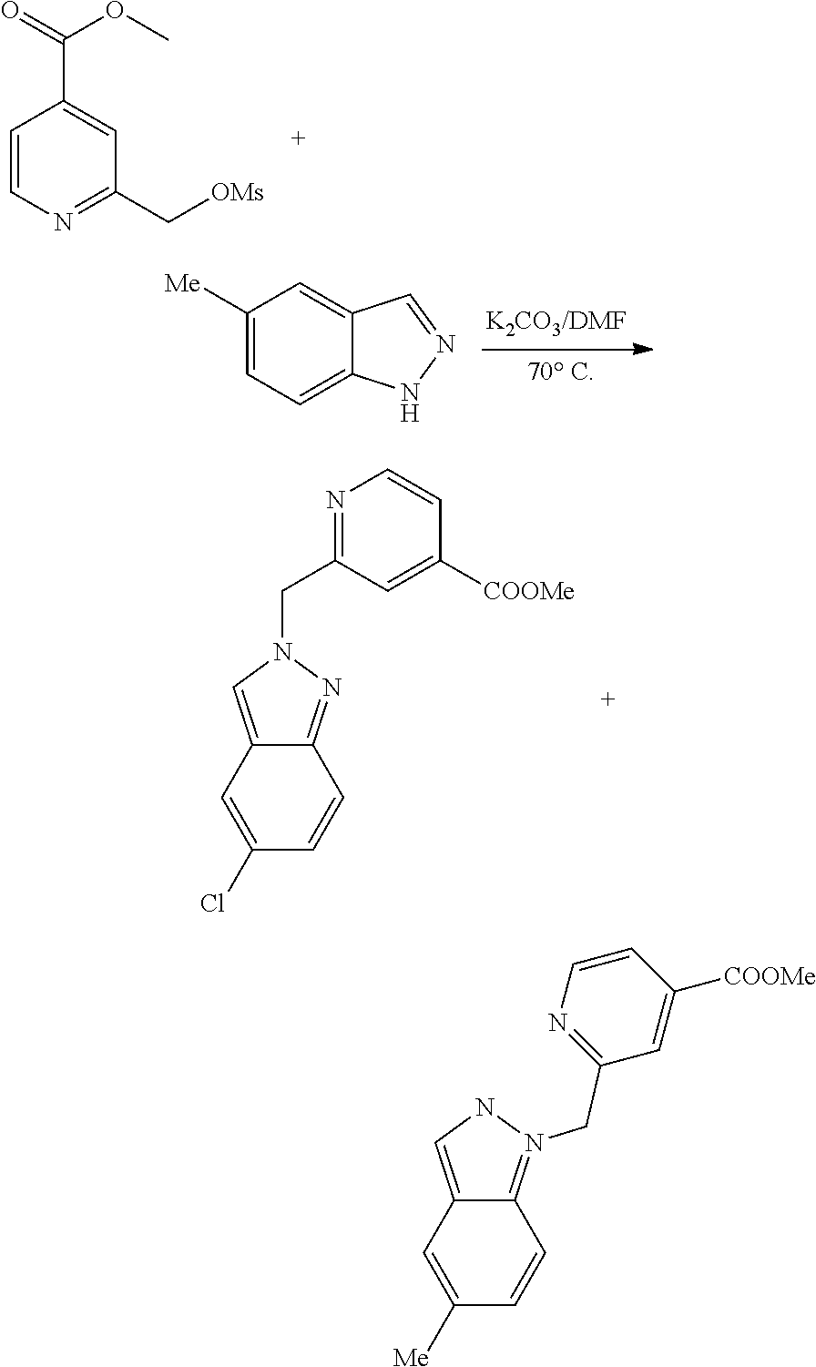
C1([Me])=CC=C2C(=C1)C=NN2.C12=NN(CC3=NC=CC([COOMe])=C3)C=C1C=C(Cl)C=C2.C1=CN=C(C[OMs])C=C1C(=O)OC.C12=N(CC3=NC=CC([COOMe])=C3)NC=C1C=C([Me])C=C2
